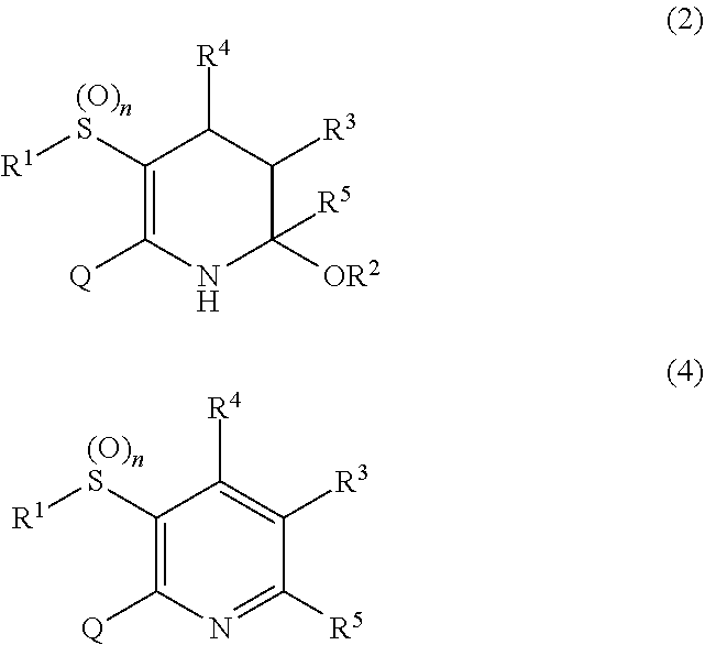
C1([(O)nS][R1])=C([Q])NC([OR2])([R5])C([R3])C1[R4].C1([(O)nS][R1])=C([Q])N=C([R5])C([R3])=C1[R4]
